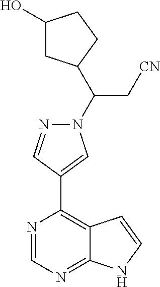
N1=CN=C2C(=C1C1=CN(C(C[CN])C3CC(O)CC3)N=C1)C=CN2
